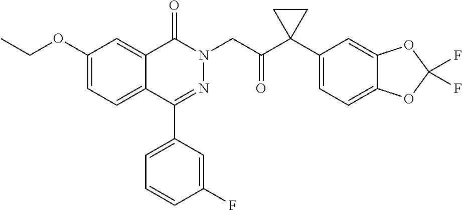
C1(OCC)=CC=C2C(=C1)C(=O)N(CC(C1(C3=CC=C4C(=C3)OC(F)(F)O4)CC1)=O)N=C2C1=CC=CC(F)=C1
